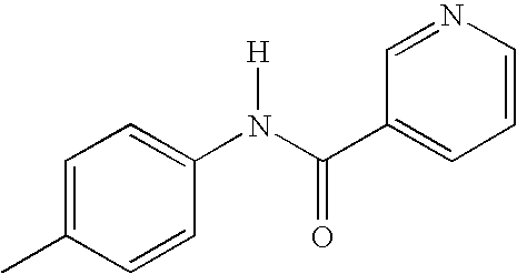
C1=C(C)C=CC(N(C(C2=CC=CN=C2)=O)[H])=C1
